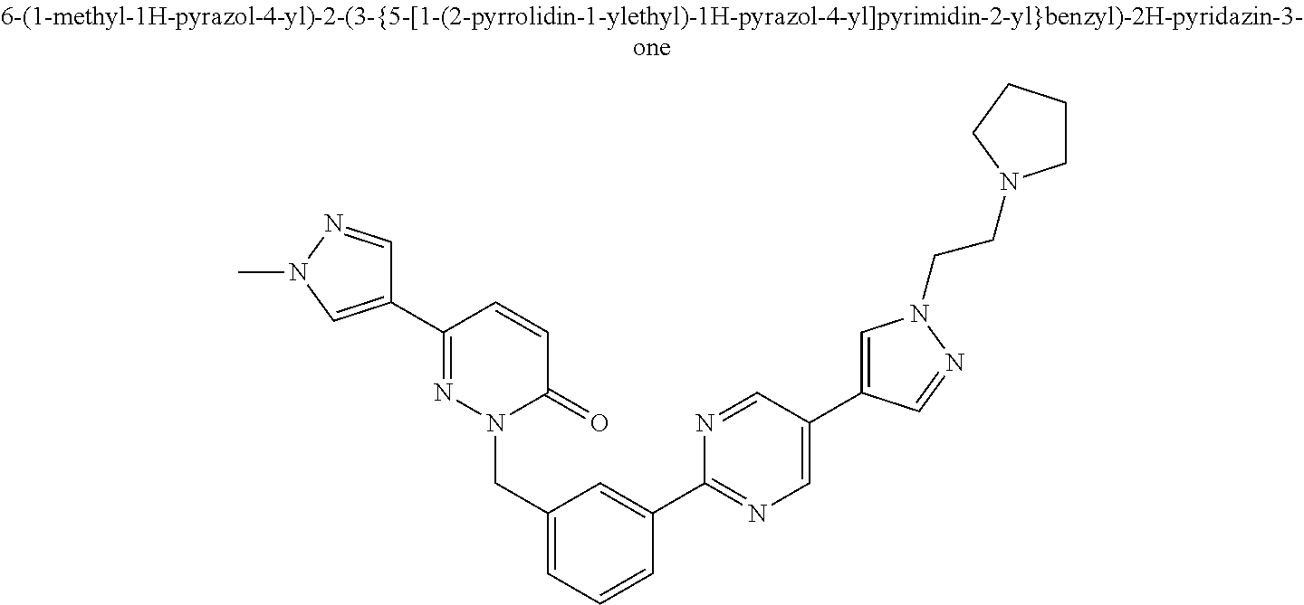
C1(C2=NN(CC3=CC=CC(C4=NC=C(C5=CN(CCN6CCCC6)N=C5)C=N4)=C3)C(=O)C=C2)=CN(C)N=C1
